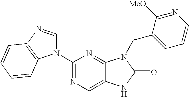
C12=CN=C(N3C=NC4=C3C=CC=C4)N=C1N(CC1=CC=CN=C1[MeO])C(=O)N2
